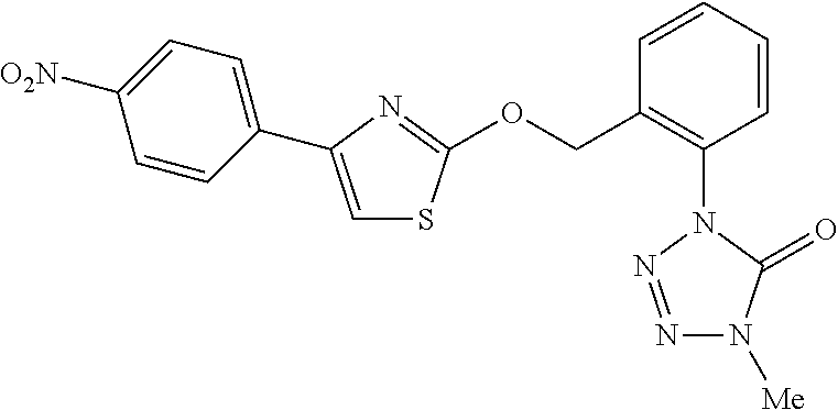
C1=CC(C2=CSC(OCC3=C(N4N=NN([Me])C4=O)C=CC=C3)=N2)=CC=C1[O2N]
